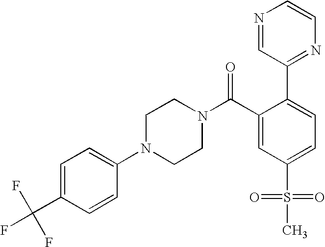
FC(C1=CC=C(N2CCN(C(C3=CC(S(=O)(=O)C)=CC=C3C3=NC=CN=C3)=O)CC2)C=C1)(F)F
